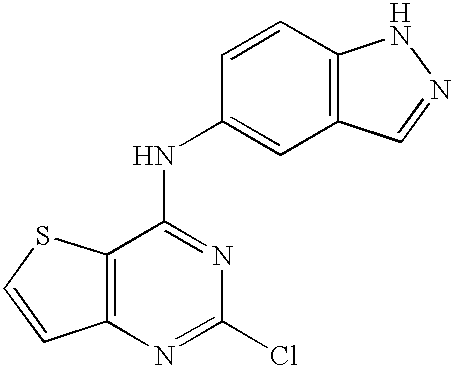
C12=C(C=CC(NC3=NC(Cl)=NC4=C3SC=C4)=C1)NN=C2
